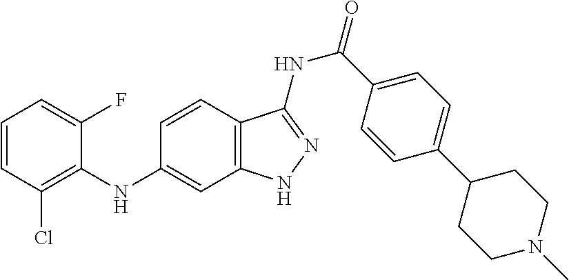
C1=CC(Cl)=C(NC2=CC3=C(C=C2)C(NC(=O)C2=CC=C(C4CCN(C)CC4)C=C2)=NN3)C(F)=C1
